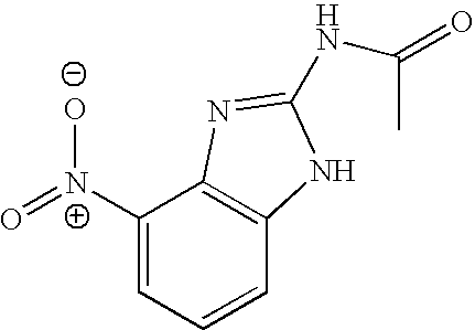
C1([N+](=O)[O-])=CC=CC2=C1N=C(NC(C)=O)N2
